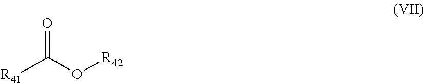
[R41]C(O[R42])=O
